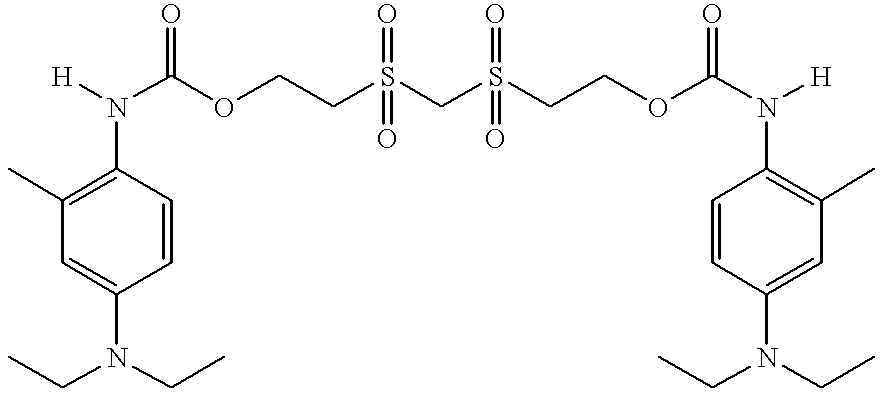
C1=CC(N([H])C(OCCS(CS(CCOC(N([H])C2=C(C)C=C(N(CC)CC)C=C2)=O)(=O)=O)(=O)=O)=O)=C(C)C=C1N(CC)CC
